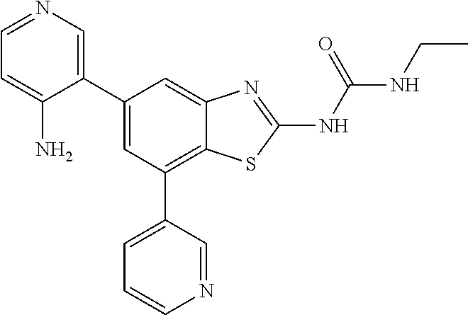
C1=NC=C(C2=CC(C3=CC=CN=C3)=C3C(=C2)N=C(NC(NCC)=O)S3)C(N)=C1
